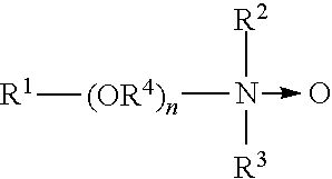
N(->O)([(OR4)n][R1])([R2])[R3]
